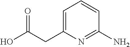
C(C(O)=O)C1=CC=CC(N)=N1
